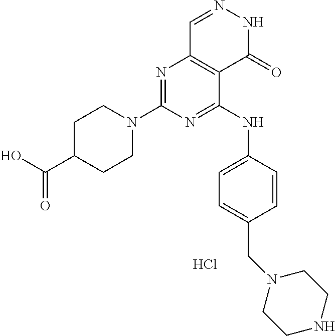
N1=C(N2CCC(C(O)=O)CC2)N=C(NC2=CC=C(CN3CCNCC3)C=C2)C2=C1C=NNC2=O.Cl
